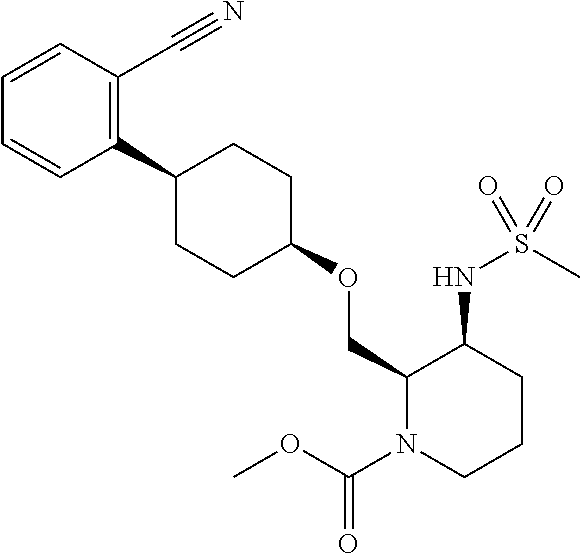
C1(COC2CCC(C3=C(C#N)C=CC=C3)CC2)N(C(OC)=O)CCCC1NS(C)(=O)=O
